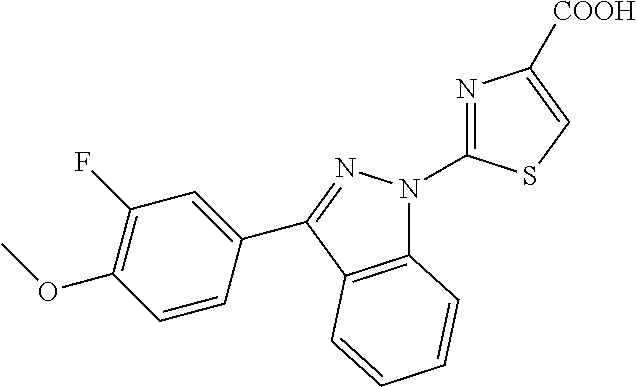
C12=C(C(C3=CC(F)=C(OC)C=C3)=NN1C1=NC([COOH])=CS1)C=CC=C2
